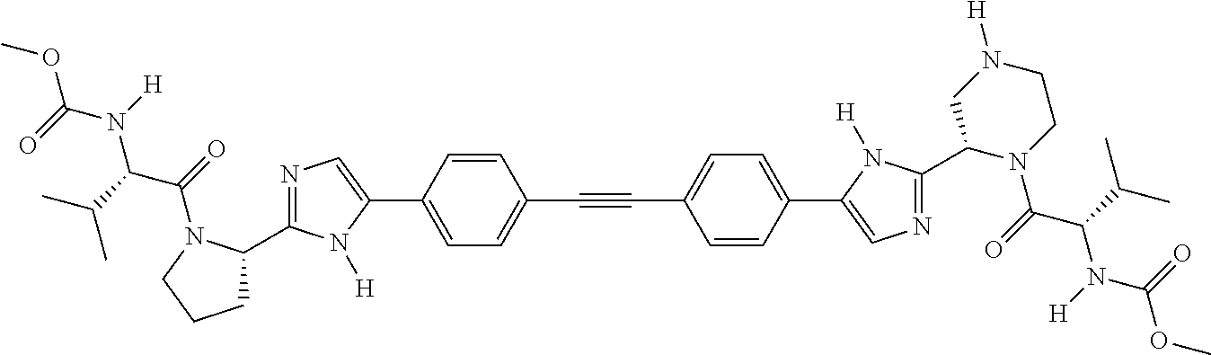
C(#CC1=CC=C(C2=CN=C(C3N(C(C(N(C(OC)=O)[H])C(C)C)=O)CCN([H])C3)N2[H])C=C1)C1=CC=C(C2=CN=C(C3CCCN3C(C(N(C(OC)=O)[H])C(C)C)=O)N2[H])C=C1
